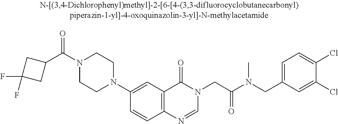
N1(C(C2CC(F)(F)C2)=O)CCN(C2=CC3=C(C=C2)N=CN(CC(=O)N(CC2=CC=C(Cl)C(Cl)=C2)C)C3=O)CC1
